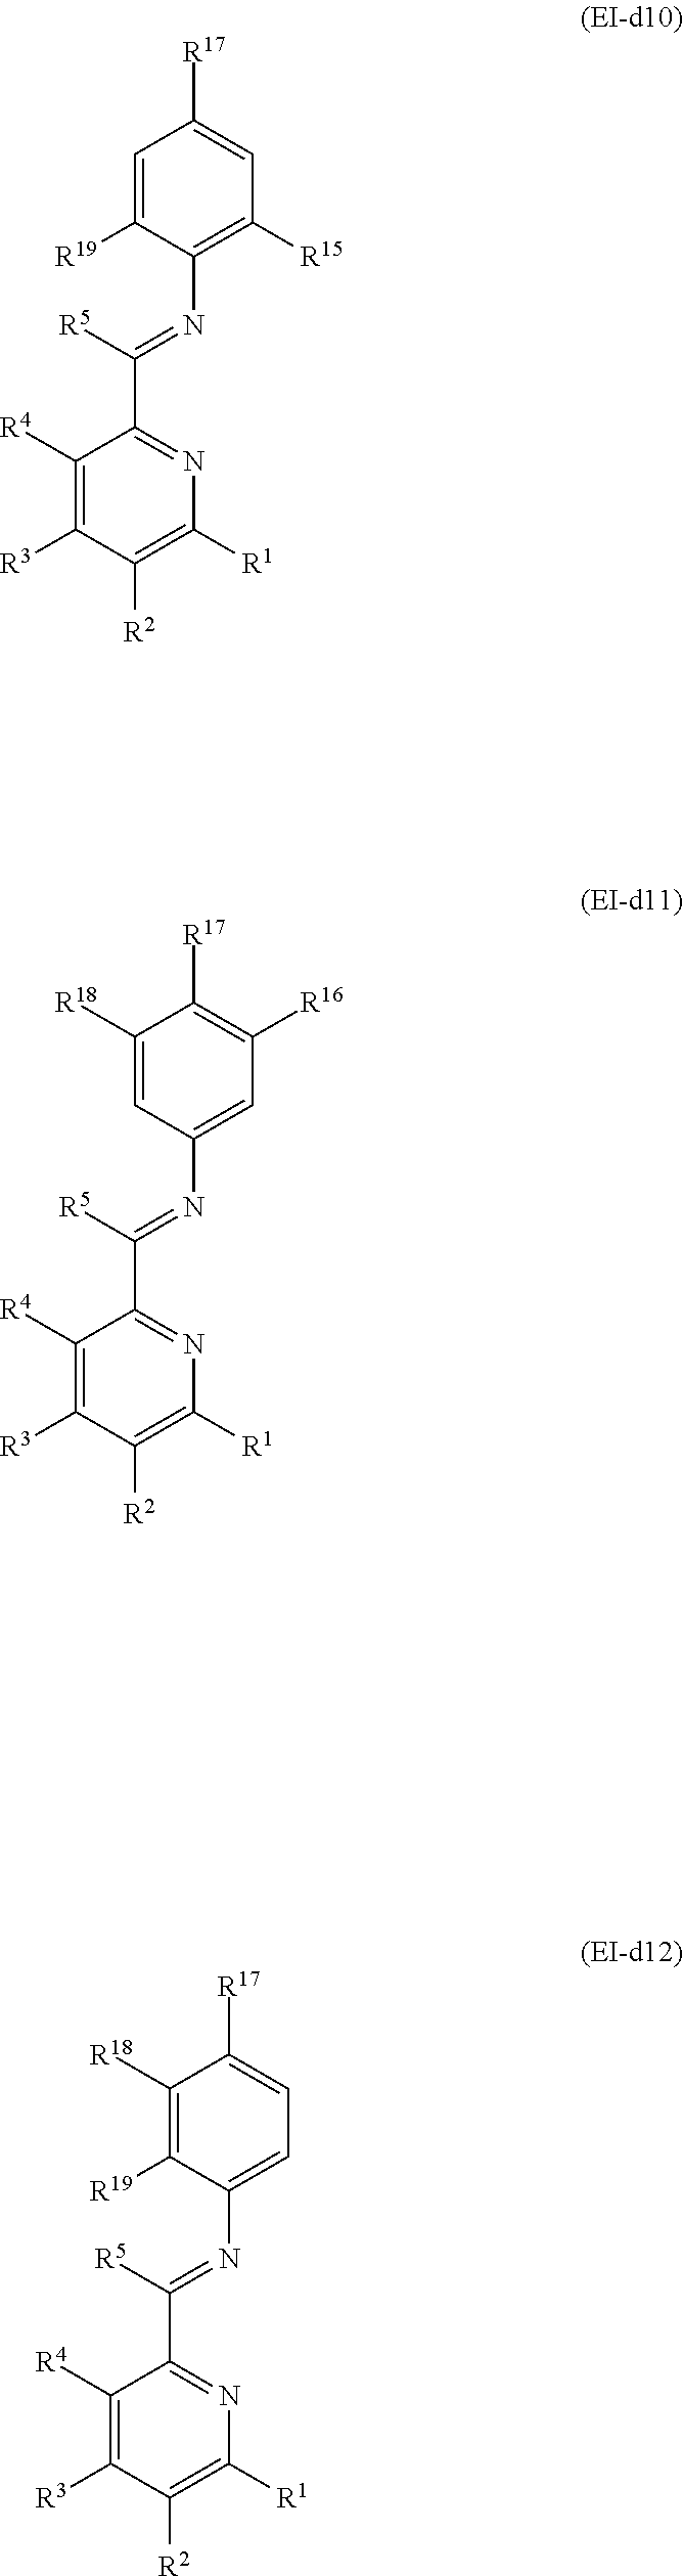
C1(N=C([R5])C2=NC([R1])=C([R2])C([R3])=C2[R4])=C([R15])C=C([R17])C=C1[R19].C1(N=C([R5])C2=NC([R1])=C([R2])C([R3])=C2[R4])=CC([R16])=C([R17])C([R18])=C1.C1(N=C([R5])C2=NC([R1])=C([R2])C([R3])=C2[R4])=CC=C([R17])C([R18])=C1[R19]
